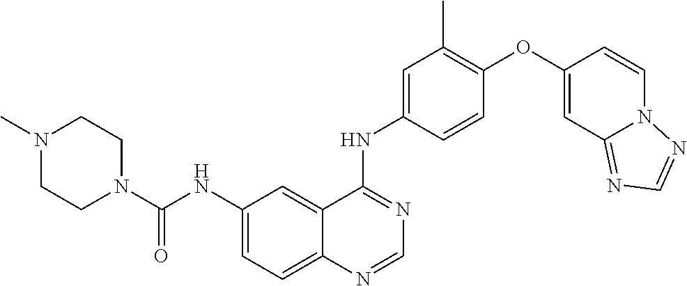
C1=CC(NC2=NC=NC3=CC=C(NC(N4CCN(C)CC4)=O)C=C23)=CC(C)=C1OC1=CC2=NC=NN2C=C1
